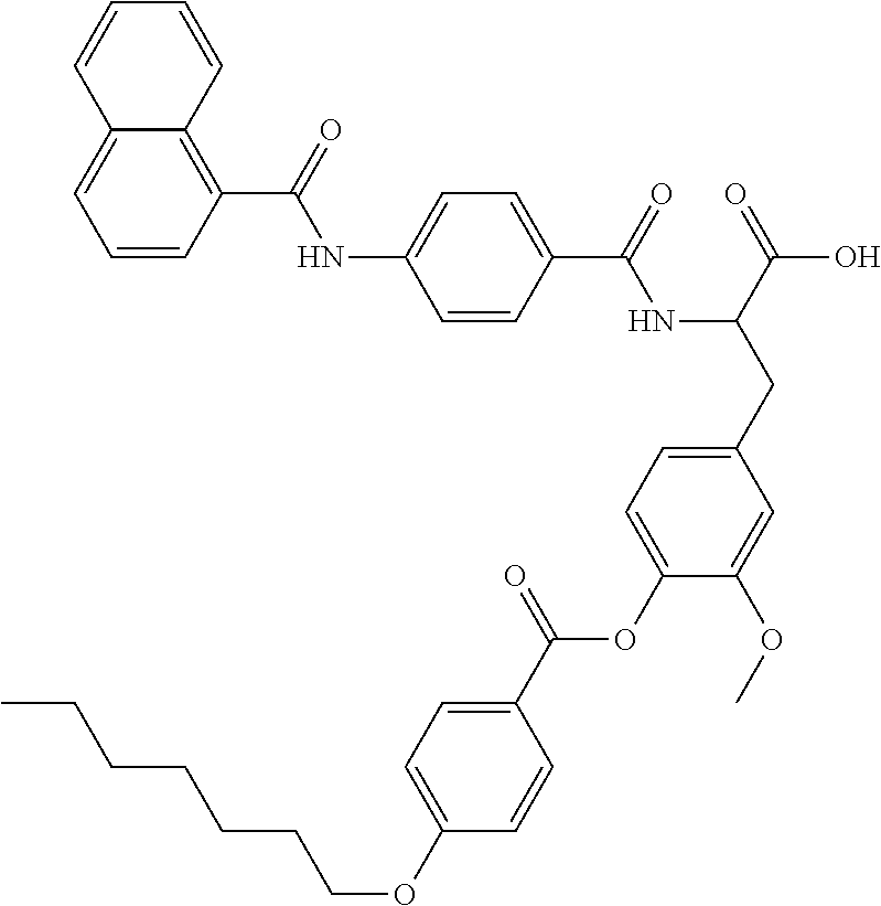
C1=CC(C(=O)NC(CC2=CC=C(OC(C3=CC=C(OCCCCCCC)C=C3)=O)C(OC)=C2)C(=O)O)=CC=C1NC(C1=C2C(=CC=C1)C=CC=C2)=O
